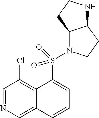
C1=NC=C2C(=C1Cl)C(S(=O)(=O)N1C3C(CC1)NCC3)=CC=C2
